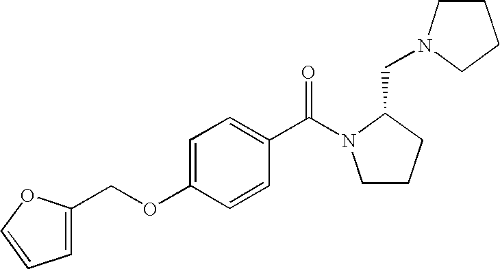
C1CCC(CN2CCCC2)N1C(C1=CC=C(OCC2=CC=CO2)C=C1)=O
